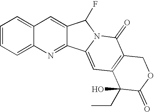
C1=CC=C2C(=C1)C=C1C(=N2)C2=CC3=C(C(=O)N2C1F)COC(=O)C3(O)CC
